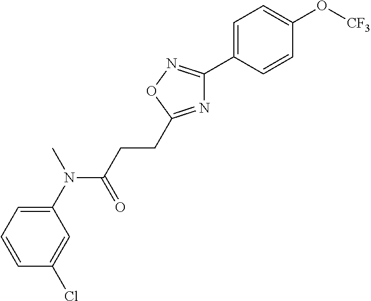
C1(N(C(CCC2=NC(C3=CC=C(O[CF3])C=C3)=NO2)=O)C)=CC=CC(Cl)=C1
